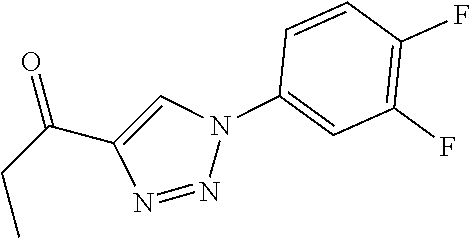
C(C1=CN(C2=CC(F)=C(F)C=C2)N=N1)(CC)=O
